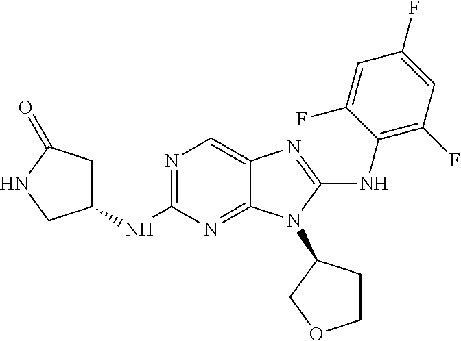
C1(NC2=NC=C3C(=N2)N(C2CCOC2)C(NC2=C(F)C=C(F)C=C2F)=N3)CC(=O)NC1
